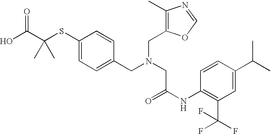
C1=C(CN(CC(NC2=C(C(F)(F)F)C=C(C(C)C)C=C2)=O)CC2=C(C)N=CO2)C=CC(SC(C(O)=O)(C)C)=C1
